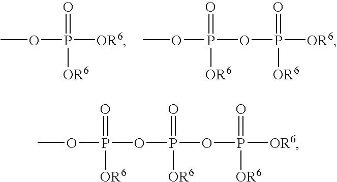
COP([OR6])([OR6])=O.COP(OP([OR6])(=O)[OR6])([OR6])=O.COP(OP(OP([OR6])(=O)[OR6])(=O)[OR6])([OR6])=O
